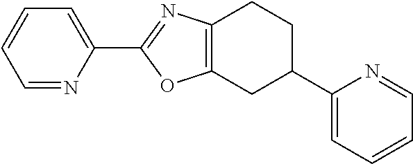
C1=NC(C2=NC3=C(O2)CC(C2=CC=CC=N2)CC3)=CC=C1
